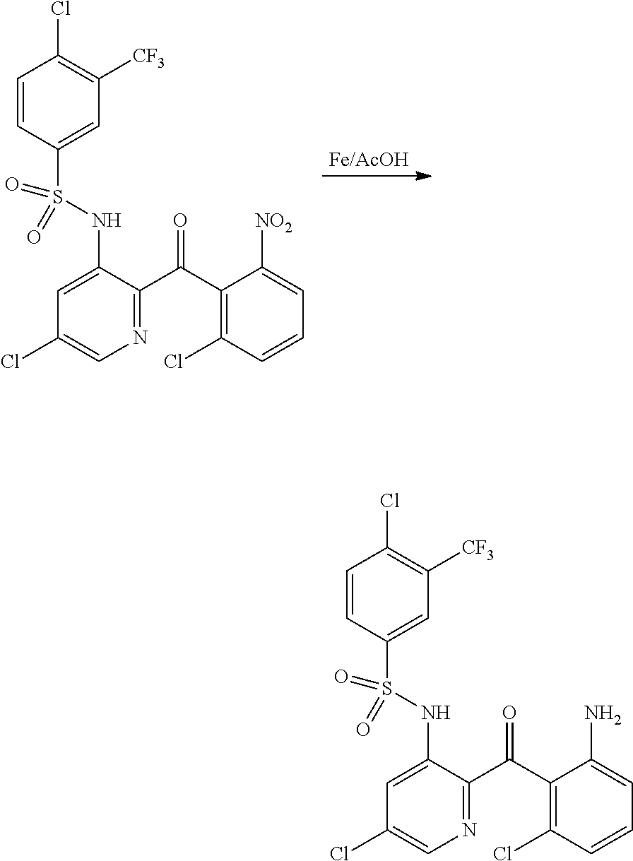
C1=CC(S(NC2=CC(Cl)=CN=C2C(C2=C(Cl)C=CC=C2[NO2])=O)(=O)=O)=CC([CF3])=C1Cl.C1=CC(S(NC2=CC(Cl)=CN=C2C(C2=C(Cl)C=CC=C2N)=O)(=O)=O)=CC([CF3])=C1Cl
